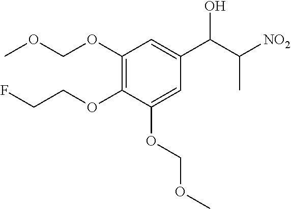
C1(OCOC)=C(OCCF)C(OCOC)=CC(C(C(C)[NO2])O)=C1
